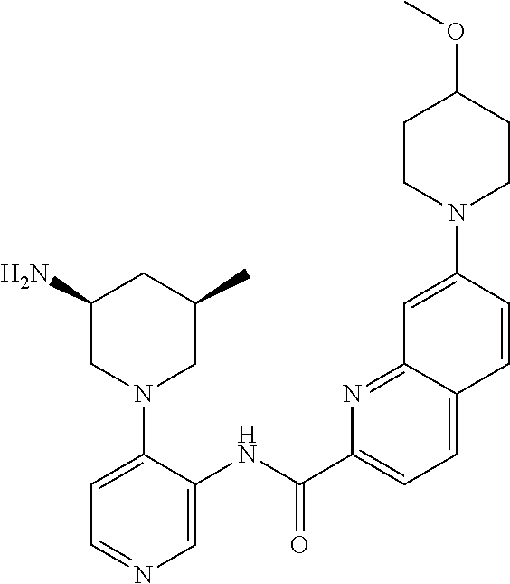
C1(N)CN(C2=CC=NC=C2NC(C2=CC=C3C(=N2)C=C(N2CCC(OC)CC2)C=C3)=O)CC(C)C1
